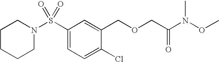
S(C1=CC=C(Cl)C(COCC(N(OC)C)=O)=C1)(=O)(=O)N1CCCCC1
